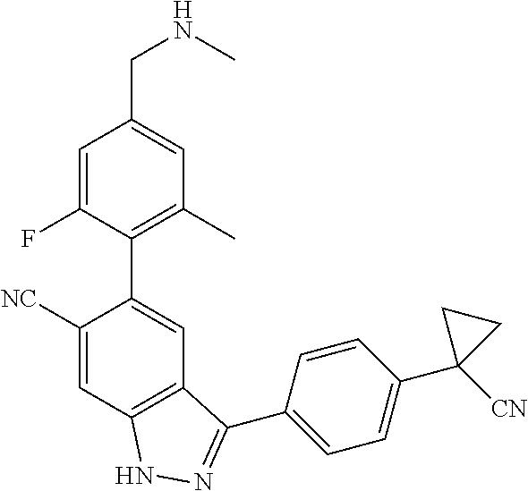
C1=C(F)C(C2=CC3=C(C=C2[NC])NN=C3C2=CC=C(C3([CN])CC3)C=C2)=C(C)C=C1CNC
